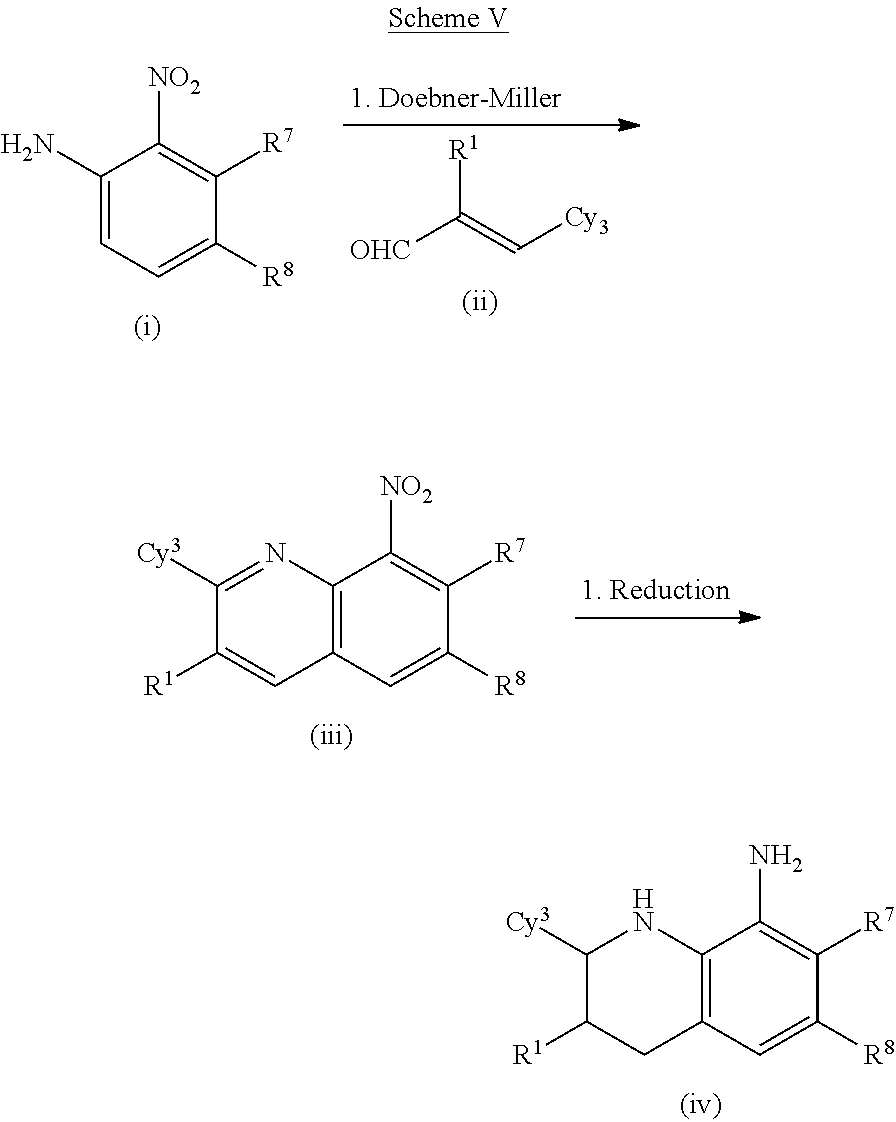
[OHC]C(=C[Cy3])[R1].C1(N)=CC=C([R8])C([R7])=C1[NO2].C12=C(C=C([R8])C([R7])=C1[NO2])C=C([R1])C([Cy3])=N2.C12=C(C=C([R8])C([R7])=C1N)CC([R1])C([Cy3])N2
